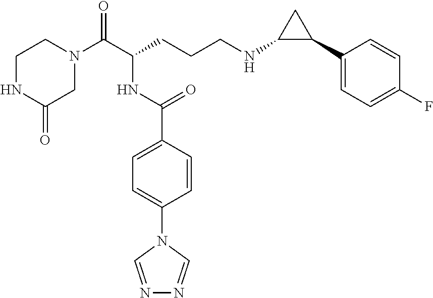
C1NC(=O)CN(C(C(CCCNC2C(C3=CC=C(F)C=C3)C2)NC(C2=CC=C(N3C=NN=C3)C=C2)=O)=O)C1
